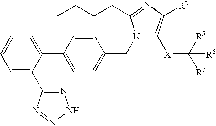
C1=CC=C(C2=NNN=N2)C(C2=CC=C(CN3C([X]C([R5])([R7])[R6])=C([R2])N=C3CCCC)C=C2)=C1
